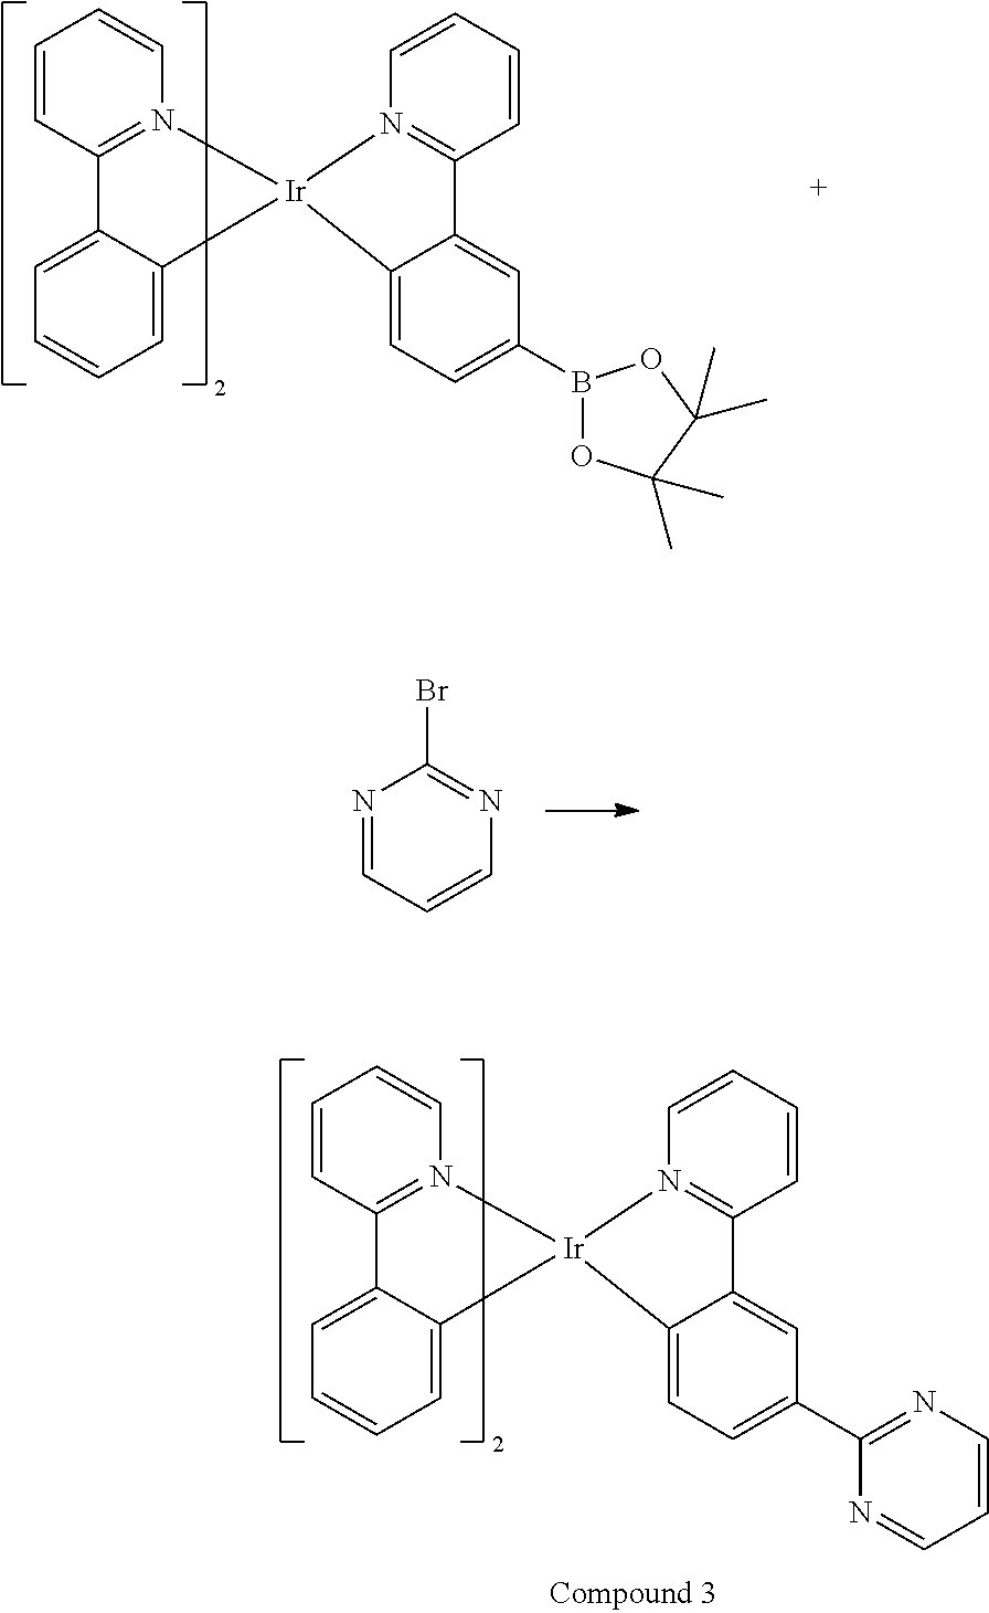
C1=CC=CN2=C1C1=CC=CC=C1[Ir]21N2=C(C=CC=C2)C2=CC(B3OC(C)(C)C(C)(C)O3)=CC=C21.N1=CC=CN=C1Br.C1=CC=CN2=C1C1=CC=CC=C1[Ir]21N2=C(C=CC=C2)C2=CC(C3=NC=CC=N3)=CC=C21
